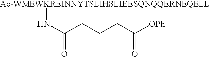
C(CCCC([OPh])=O)(=O)N[Ac-WMEWKREINNYTSLIHSLIEESQNQQERNEQELL]
